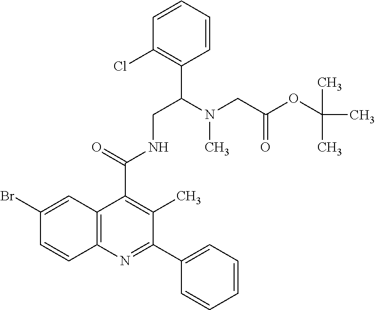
C1(Br)=CC2=C(C=C1)N=C(C1=CC=CC=C1)C(C)=C2C(=O)NCC(N(CC(OC(C)(C)C)=O)C)C1=C(Cl)C=CC=C1
